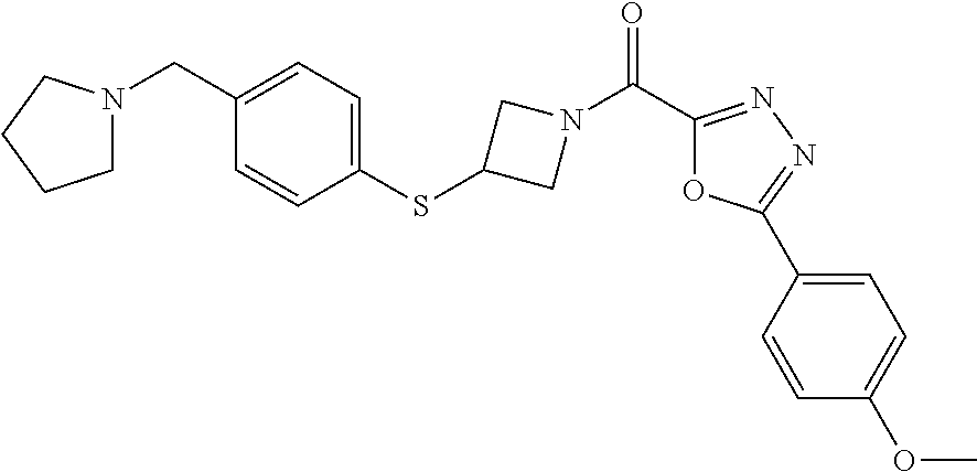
C1(SC2=CC=C(CN3CCCC3)C=C2)CN(C(=O)C2=NN=C(C3=CC=C(OC)C=C3)O2)C1
